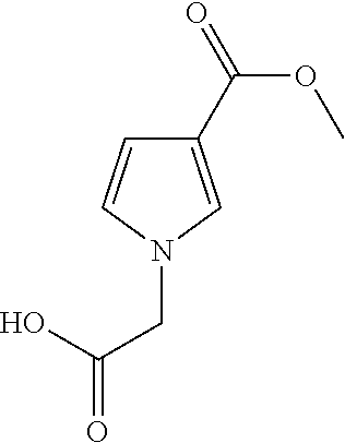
C1=CN(CC(=O)O)C=C1C(OC)=O
